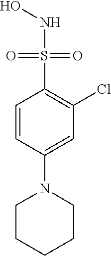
C1=CC(N2CCCCC2)=CC(Cl)=C1S(NO)(=O)=O
